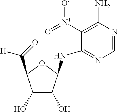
C1=NC(N)=C([N+](=O)[O-])C(NC2C(O)C(O)C(C([H])=O)O2)=N1
